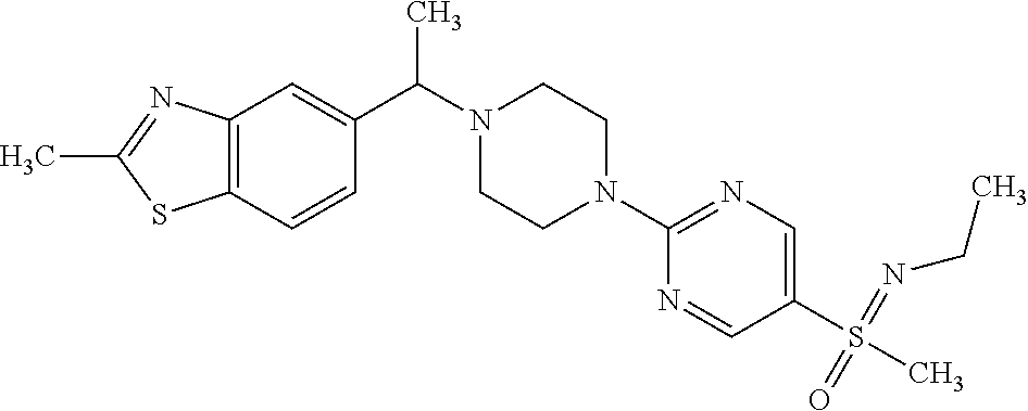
C12=C(C=CC(C(N3CCN(C4=NC=C(S(C)(=NCC)=O)C=N4)CC3)C)=C1)SC(C)=N2
